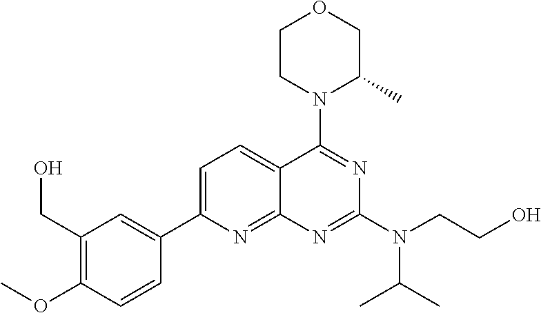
C1=C(C2=CC(CO)=C(OC)C=C2)N=C2C(=C1)C(N1C(C)COCC1)=NC(N(CCO)C(C)C)=N2
